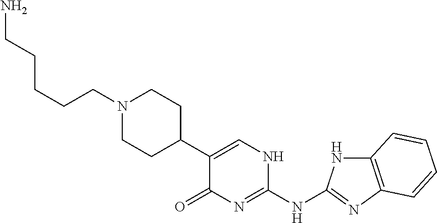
C(N1CCC(C2=CNC(NC3=NC4=C(N3)C=CC=C4)=NC2=O)CC1)CCCCN
